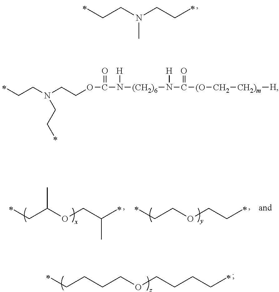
C(CCCOCCCCC)C.C(COCCC)C.C(C(OCC(C)C)C)C.C(CN(CCC)C)C.C(CN(CCOC(N([(CH2)6]N(C([(O]C[CH2)m][H])=O)[H])[H])=O)CCC)C
